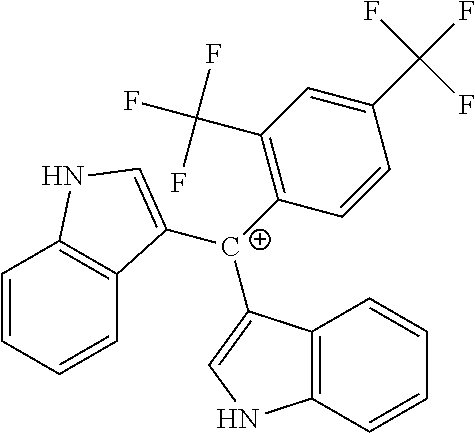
C1=CC=CC2=C1NC=C2[C+](C1=C(C(F)(F)F)C=C(C(F)(F)F)C=C1)C1=CNC2=C1C=CC=C2
